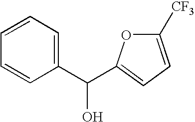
C1(C(O)C2=CC=C([CF3])O2)=CC=CC=C1
